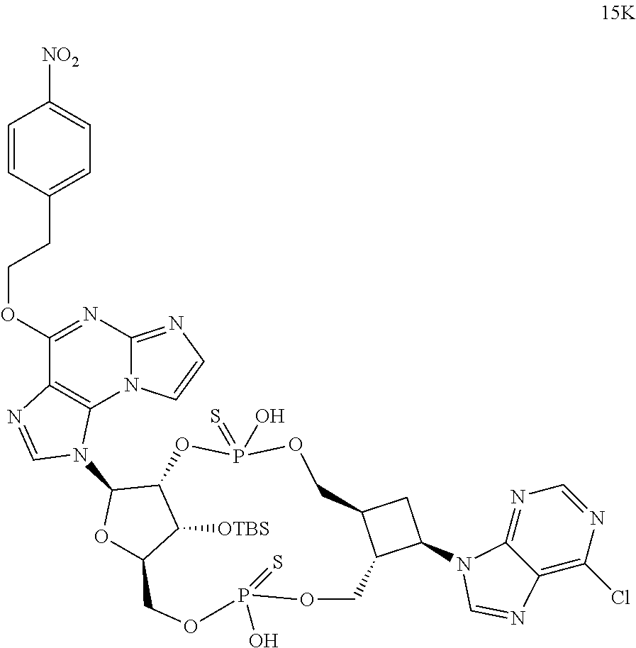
C1=CC(CCOC2=NC3=NC=CN3C3=C2N=CN3C2OC3C([OTBS])C2OP(=S)(O)OCC2CC(N4C5=NC=NC(Cl)=C5N=C4)C2COP(O)(=S)OC3)=CC=C1[NO2]
